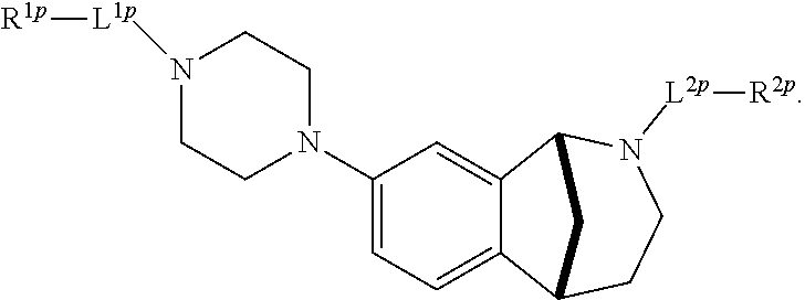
C1(N2CCN([L1p][R1p])CC2)=CC=C2C(=C1)C1N([L2p][R2p])CCC2C1
